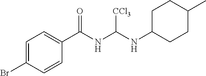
C1=C(Br)C=CC(C(NC([CCl3])NC2CCC(C)CC2)=O)=C1
